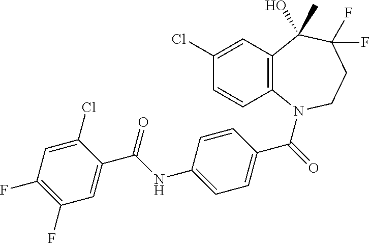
C12=C(N(C(=O)C3=CC=C(NC(C4=CC(F)=C(F)C=C4Cl)=O)C=C3)CCC(F)(F)C1(C)O)C=CC(Cl)=C2
